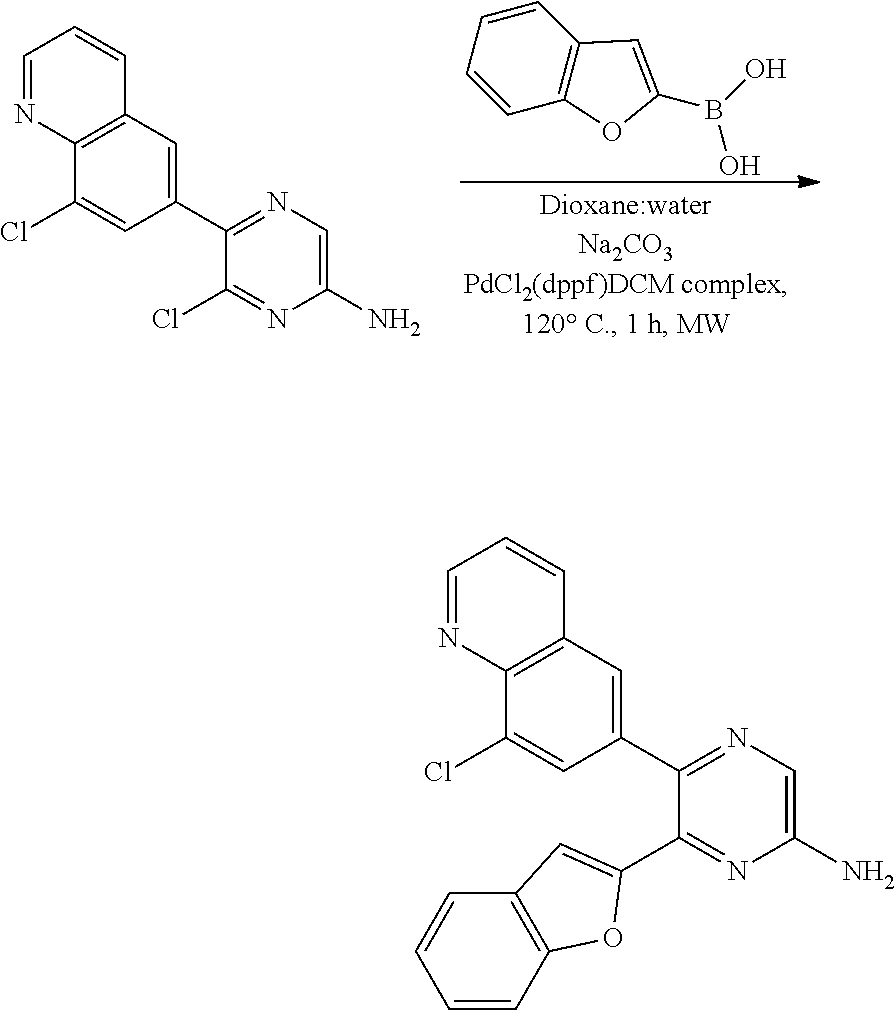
C1=CC=CC2=C1C=C(B(O)O)O2.C12=C(C(Cl)=CC(C3=NC=C(N)N=C3Cl)=C1)N=CC=C2.C12=C(C(Cl)=CC(C3=NC=C(N)N=C3C3=CC4=C(O3)C=CC=C4)=C1)N=CC=C2
